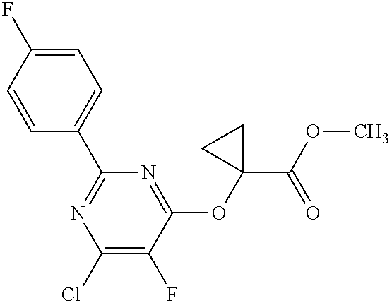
C1=CC(C2=NC(Cl)=C(F)C(OC3(C(OC)=O)CC3)=N2)=CC=C1F
